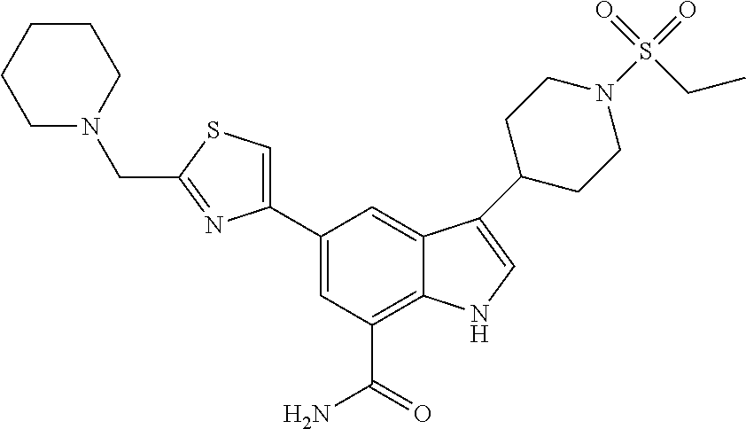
C1=C(C2=CSC(CN3CCCCC3)=N2)C=C2C(=C1C(=O)N)NC=C2C1CCN(S(=O)(=O)CC)CC1
